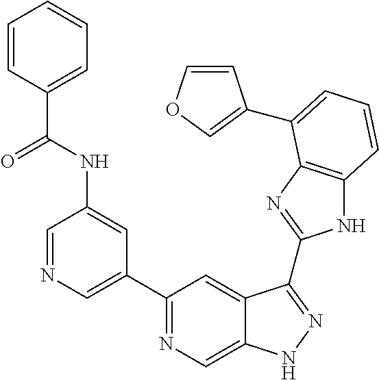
C1=NC=C(C2=NC=C3C(=C2)C(C2=NC4=C(N2)C=CC=C4C2=COC=C2)=NN3)C=C1NC(C1=CC=CC=C1)=O
